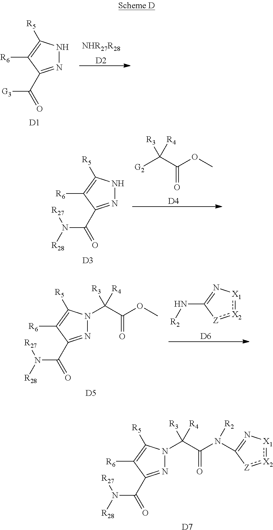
N1=C(C(=O)N([R28])[R27])C([R6])=C([R5])N1C(C(=O)N(C1=N[X1]:[X2]:[Z]1)[R2])([R3])[R4].[D7].N1=C(C(=O)[G3])C([R6])=C([R5])N1.[D1].[NHR27R28].[D2].N1=C(C(=O)N([R28])[R27])C([R6])=C([R5])N1.[D3].C(=O)(C([G2])([R3])[R4])OC.[D4].[D5].N1=C(C(=O)N([R28])[R27])C([R6])=C([R5])N1C(C(=O)OC)([R3])[R4].[X2]1:[X1]N=C(N[R2])[Z]:1.[D6]
